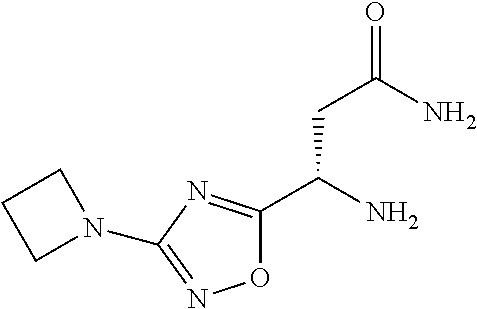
O1C(C(N)CC(=O)N)=NC(N2CCC2)=N1
